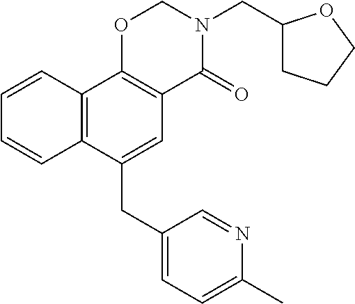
C1(CC2=CC3=C(C4=C2C=CC=C4)OCN(CC2CCCO2)C3=O)=CC=C(C)N=C1
